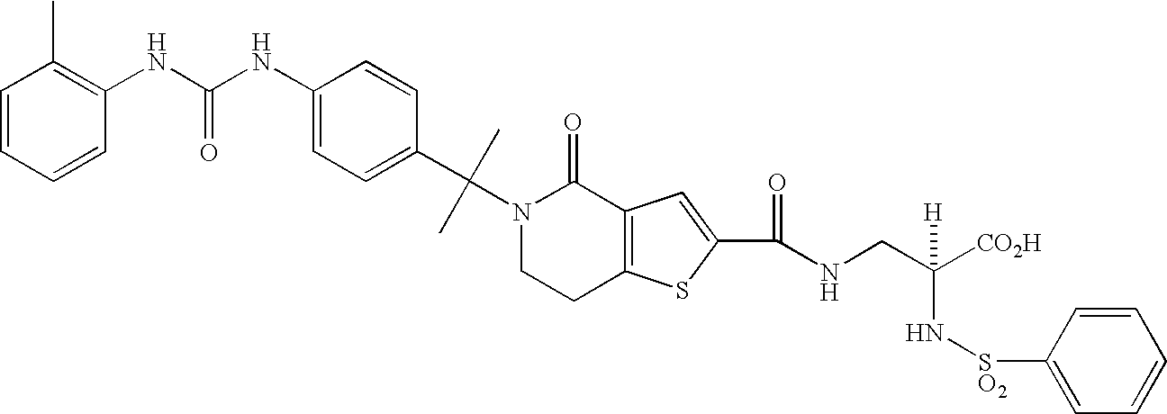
C(NCC([CO2H])([H])N[SO2]C1=CC=CC=C1)(=O)C1=CC2=C(S1)CCN(C(C1=CC=C(NC(NC3=C(C)C=CC=C3)=O)C=C1)(C)C)C2=O
